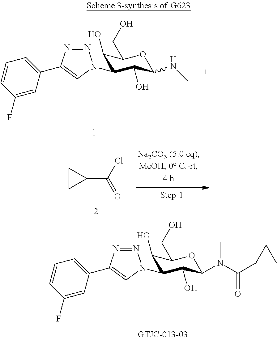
C1(O)C(N2N=NC(C3=CC=CC(F)=C3)=C2)C(O)C(N(C(C2CC2)=O)C)OC1CO.C1(O)C(N2N=NC(C3=CC=CC(F)=C3)=C2)C(O)C(NC)OC1CO.C1(C(=O)Cl)CC1
